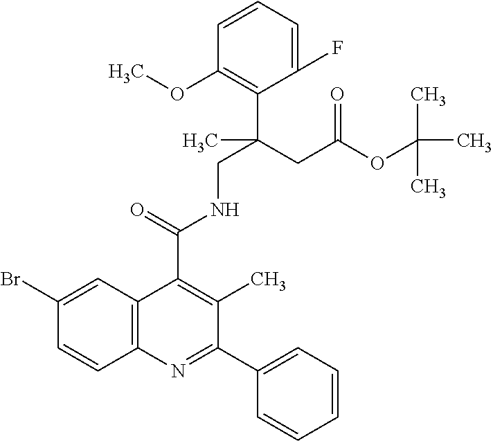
C1=CC=C(F)C(C(CC(OC(C)(C)C)=O)(CNC(C2=C(C)C(C3=CC=CC=C3)=NC3=C2C=C(Br)C=C3)=O)C)=C1OC
